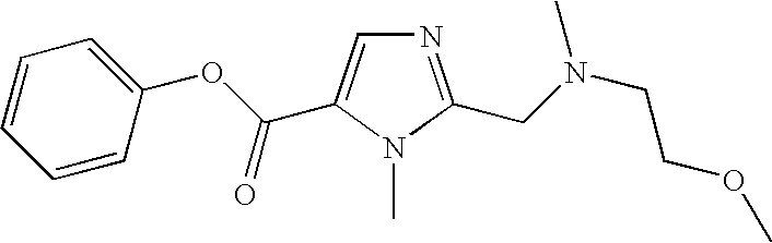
C1=CC=CC(OC(C2=CN=C(CN(CCOC)C)N2C)=O)=C1
